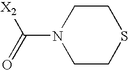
N1(C(=O)[X2])CCSCC1
